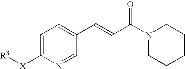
N1(C(C=CC2=CC=C([X][R3])N=C2)=O)CCCCC1
